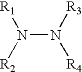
N(N([R2])[R1])([R3])[R4]
